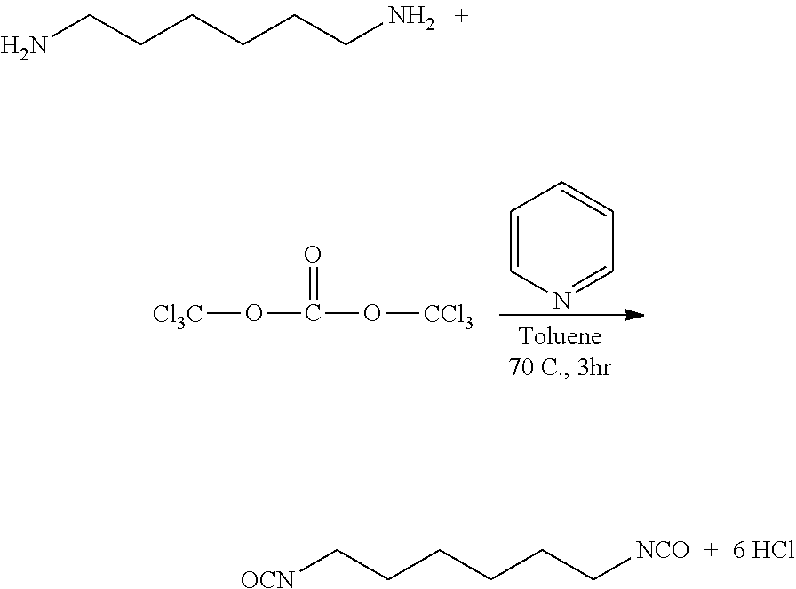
C1=CN=CC=C1.[Cl3C]OC(=O)O[CCl3].[OCN]CCCCCC[NCO].NCCCCCCN
